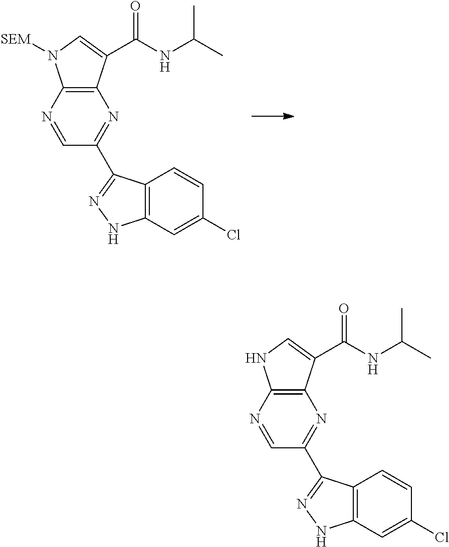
C12=C(N=CC(C3=NNC4=C3C=CC(Cl)=C4)=N1)N([SEM])C=C2C(NC(C)C)=O.C12=C(N=CC(C3=NNC4=C3C=CC(Cl)=C4)=N1)NC=C2C(NC(C)C)=O
